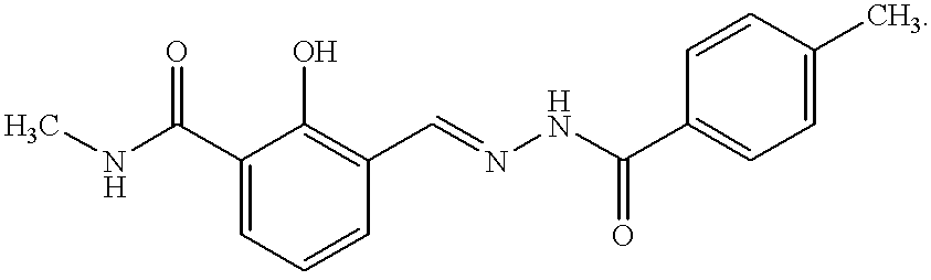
N(C(C1=CC=CC(C=NNC(C2=CC=C(C)C=C2)=O)=C1O)=O)C
